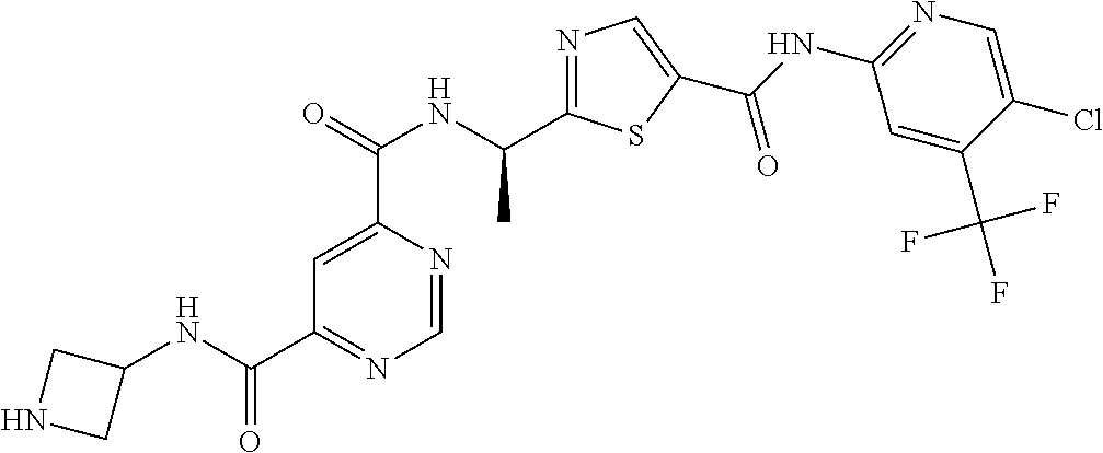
C1=C(C(=O)NC(C2=NC=C(C(NC3=NC=C(Cl)C(C(F)(F)F)=C3)=O)S2)C)N=CN=C1C(NC1CNC1)=O
